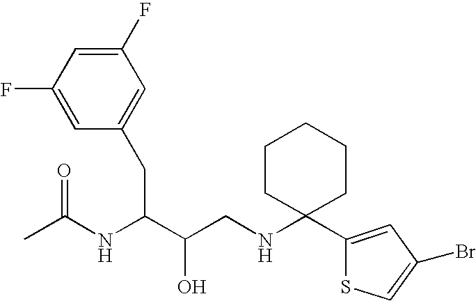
CC(NC(C(CNC1(C2=CC(Br)=CS2)CCCCC1)O)CC1=CC(F)=CC(F)=C1)=O
